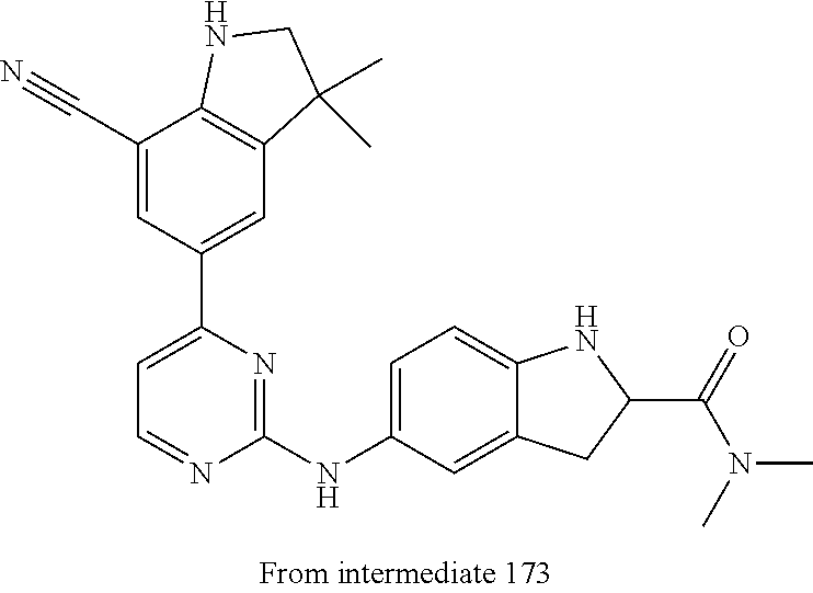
C1(NC2=CC=C3C(=C2)CC(C(=O)N(C)C)N3)=NC(C2=CC3=C(C(C#N)=C2)NCC3(C)C)=CC=N1
